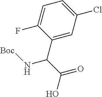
C1=C(F)C(C(C(=O)O)N[Boc])=CC(Cl)=C1
